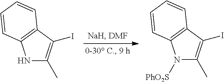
N1C(C)=C(I)C2=C1C=CC=C2.N1([PhO2S])C(C)=C(I)C2=C1C=CC=C2
